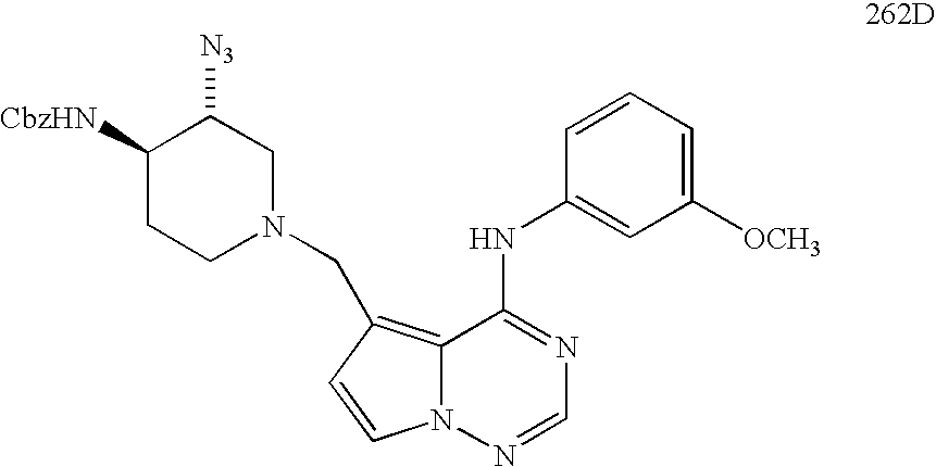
C1=NN2C(=C(CN3CC([N3])C([CbzHN])CC3)C=C2)C(NC2=CC([OCH3])=CC=C2)=N1
